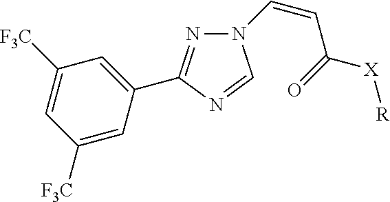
N1=C(C2=CC([F3C])=CC([F3C])=C2)N=CN1C=CC([X][R])=O
